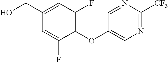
C1(OC2=C(F)C=C(CO)C=C2F)=CN=C([CF3])N=C1
